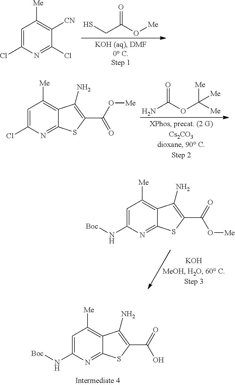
ClC1=CC([Me])=C([CN])C(Cl)=N1.C(C(O[Me])=O)S.O=C(OC([Me])([Me])[Me])N.C1=C(Cl)N=C2C(=C1[Me])C(N)=C(C(O[Me])=O)S2.C1=C(N[Boc])N=C2C(=C1[Me])C(N)=C(C(=O)O[Me])S2.C1=C(N[Boc])N=C2C(=C1[Me])C(N)=C(C(=O)O)S2
